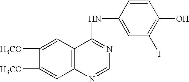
C1([H3CO])=CC2=C(C=C1[H3CO])C(NC1=CC(I)=C(O)C=C1)=NC=N2
